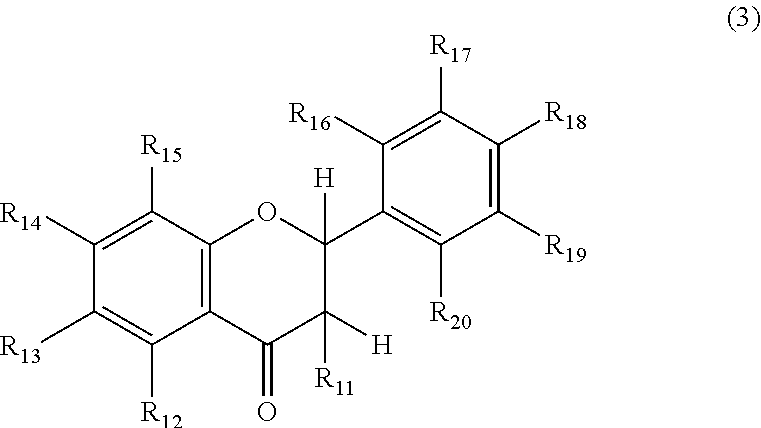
C1([R14])=C([R15])C2=C(C([R12])=C1[R13])C(=O)C([H])([R11])C([H])(C1=C([R20])C([R19])=C([R18])C([R17])=C1[R16])O2
